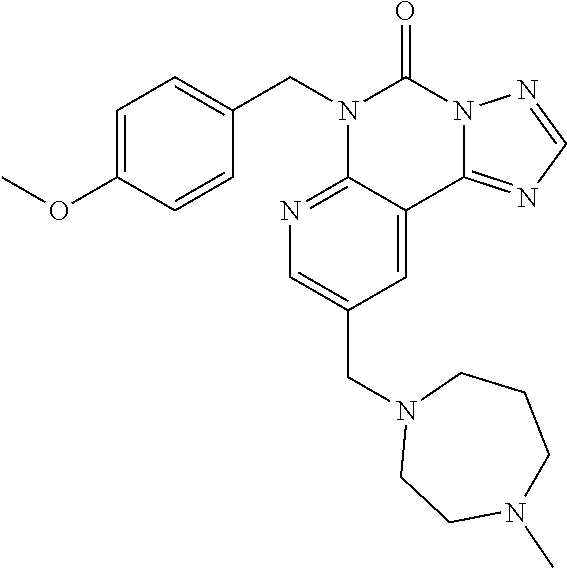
C1=C(OC)C=CC(CN2C3=NC=C(CN4CCN(C)CCC4)C=C3C3=NC=NN3C2=O)=C1
